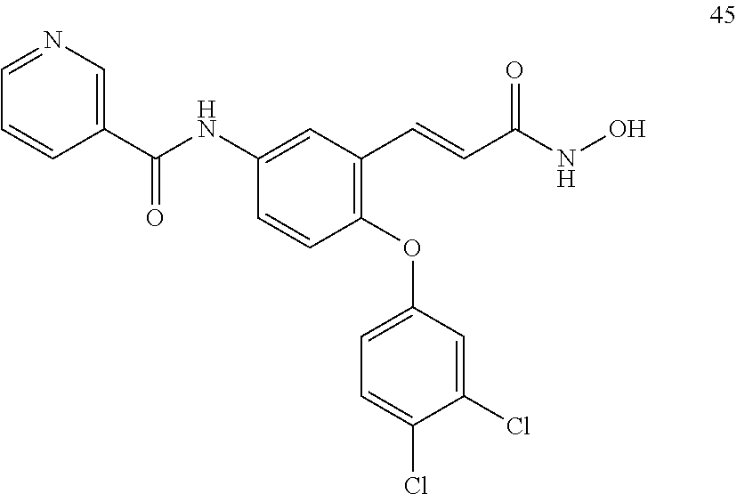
C1(NC(=O)C2=CN=CC=C2)=CC(C=CC(=O)NO)=C(OC2=CC=C(Cl)C(Cl)=C2)C=C1
